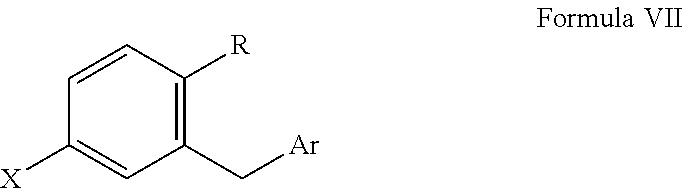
[X]C1=CC(C[Ar])=C([R])C=C1
